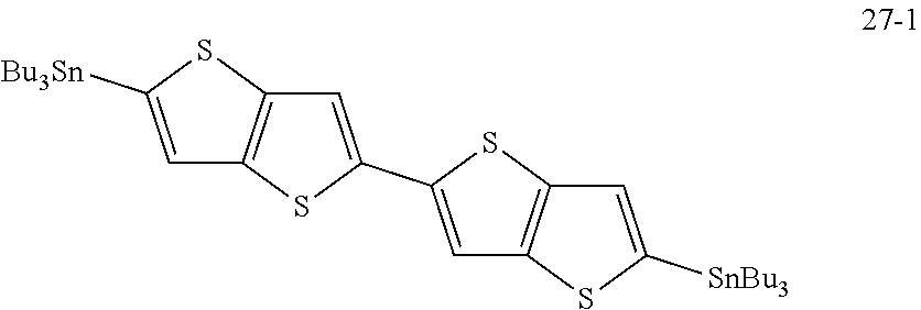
C1=C(C2=CC3=C(S2)C=C([SnBu3])S3)SC2=C1SC([Bu3Sn])=C2
